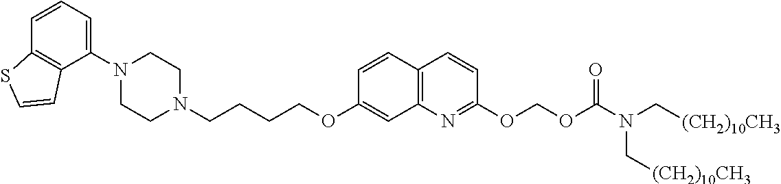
C1N(C2=CC=CC3=C2C=CS3)CCN(CCCCOC2=CC3=C(C=C2)C=CC(OCOC(=O)N(C[(CH2)10CH3])C[(CH2)10CH3])=N3)C1
